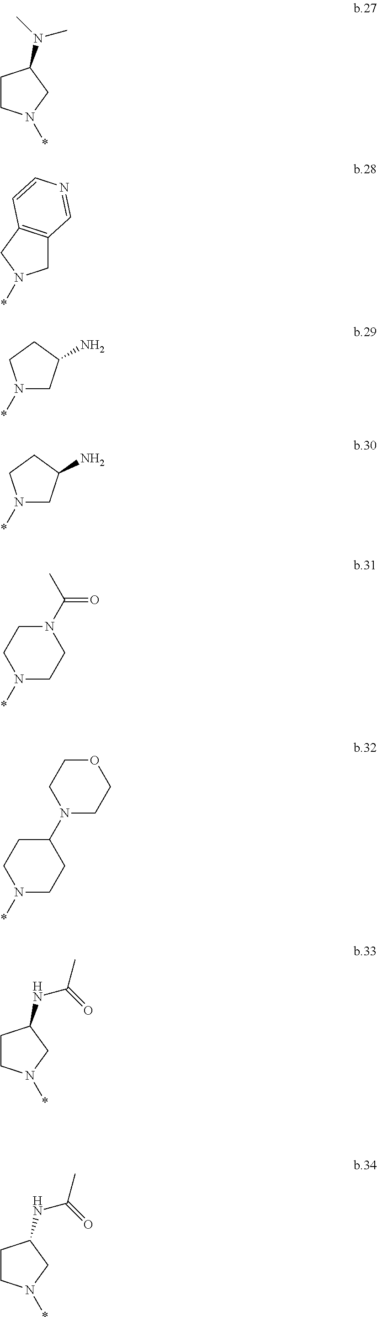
C1CN(*)CC1N(C)C.C1C2=C(CN1*)C=CN=C2.N1(*)CC(N)CC1.N1(*)CC(N)CC1.CC(N1CCN(*)CC1)=O.N1(C2CCN(*)CC2)CCOCC1.C1CN(*)CC1NC(=O)C.C1CN(*)CC1NC(=O)C
